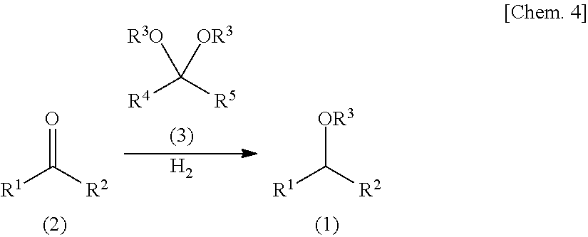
[R1]C([R2])=O.[R4]C([R5])([OR3])[R3O].[H2].[R1]C([R2])[OR3]
